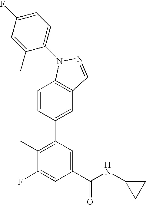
C1=CC(C2=C(C)C(F)=CC(C(NC3CC3)=O)=C2)=CC2=C1N(C1=CC=C(F)C=C1C)N=C2
